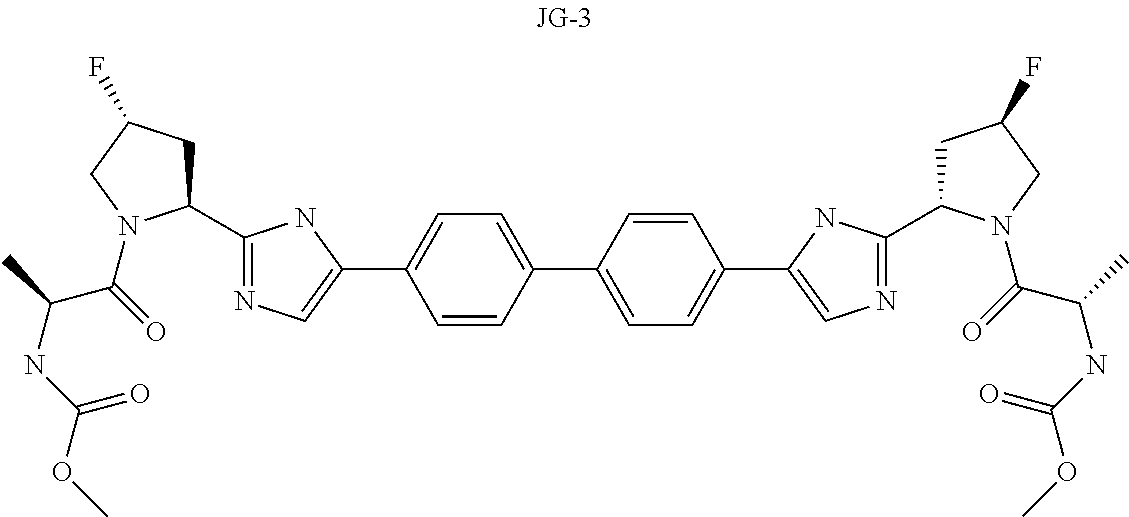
C1(C2=CC=C(C3=CN=C(C4CC(F)CN4C(C(NC(OC)=O)C)=O)N3)C=C2)=CC=C(C2=CN=C(C3CC(F)CN3C(C(NC(OC)=O)C)=O)N2)C=C1
